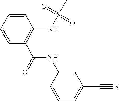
C1=CC=CC(C(=O)NC2=CC(C#N)=CC=C2)=C1NS(C)(=O)=O
